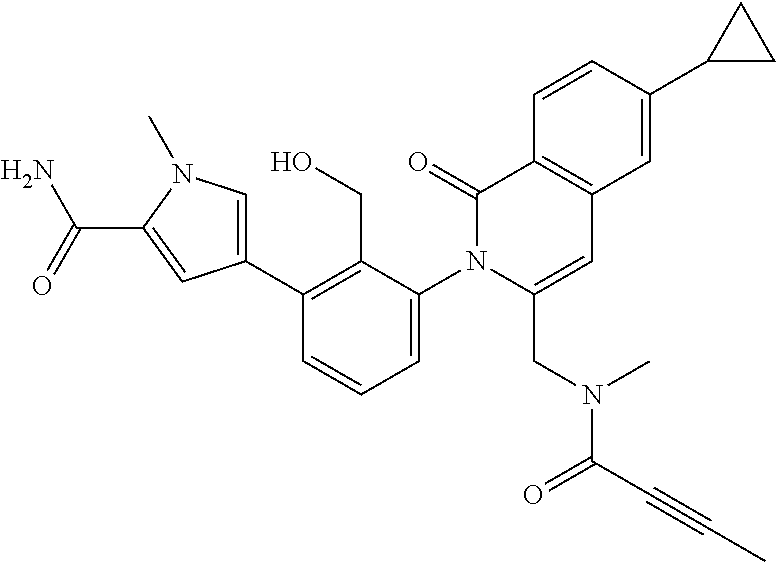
C1(C2=CN(C)C(C(=O)N)=C2)=C(CO)C(N2C(CN(C(C#CC)=O)C)=CC3=C(C2=O)C=CC(C2CC2)=C3)=CC=C1
